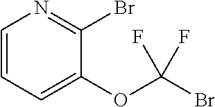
C1=CC=C(OC(Br)(F)F)C(Br)=N1
